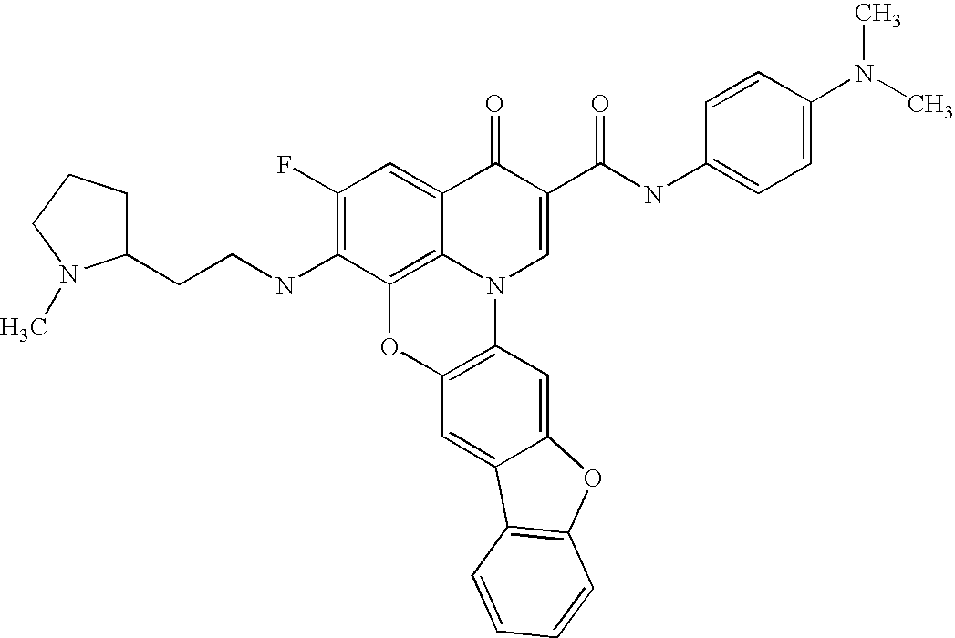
C12=C3C(=CC(F)=C1NCCC1CCCN1C)C(=O)C(C(=O)NC1=CC=C(N(C)C)C=C1)=CN3C1=C(O2)C=C2C(=C1)OC1=C2C=CC=C1
